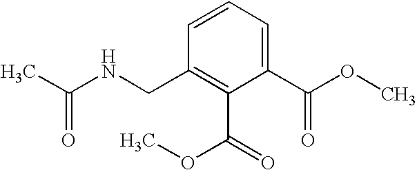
C1(CNC(C)=O)=C(C(=O)OC)C(C(OC)=O)=CC=C1
